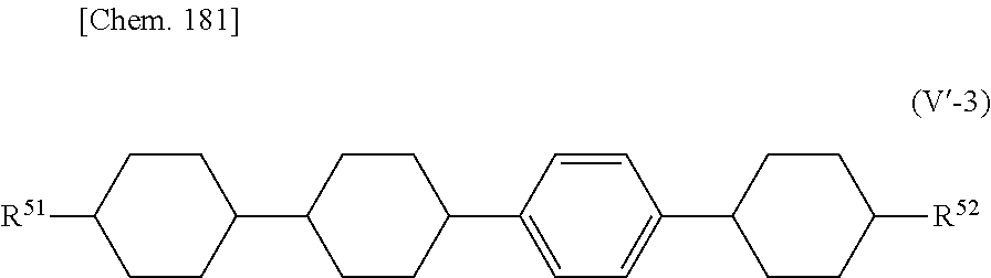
C1C(C2=CC=C(C3CCC([R52])CC3)C=C2)CCC(C2CCC([R51])CC2)C1
